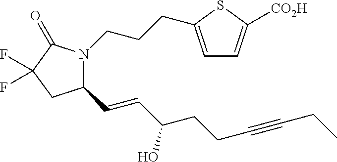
C1(C=CC(CCC#CCC)O)N(CCCC2=CC=C([CO2H])S2)C(=O)C(F)(F)C1
